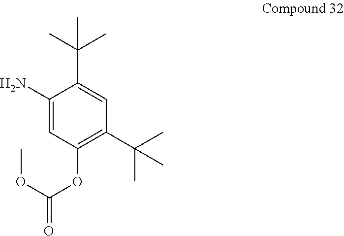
C1(N)=CC(OC(OC)=O)=C(C(C)(C)C)C=C1C(C)(C)C
